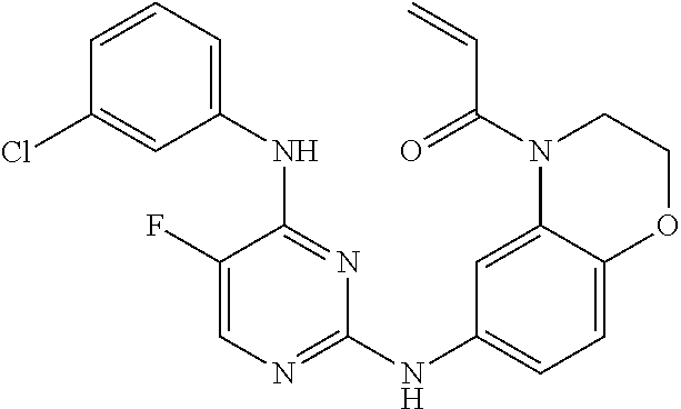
N(C1=NC=C(F)C(NC2=CC=CC(Cl)=C2)=N1)C1=CC=C2C(=C1)N(C(C=C)=O)CCO2
